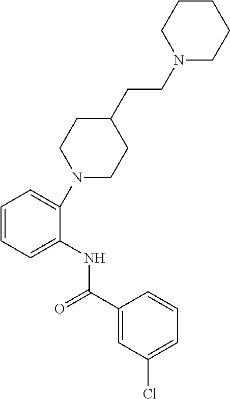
C1=CC=C(NC(C2=CC(Cl)=CC=C2)=O)C(N2CCC(CCN3CCCCC3)CC2)=C1
